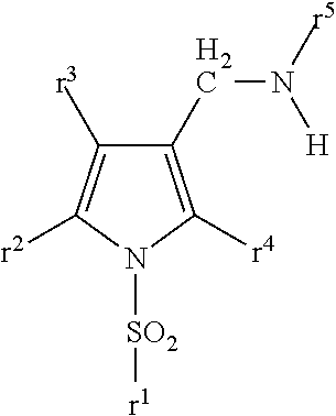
C1(CN([r5])[H])=C([r4])N([SO2][r1])C([r2])=C1[r3]
